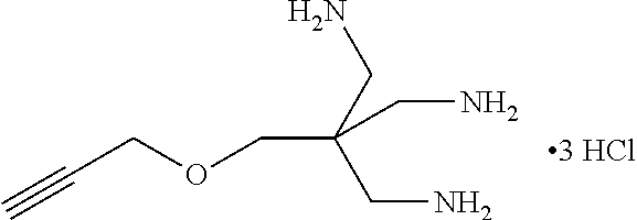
C#CCOCC(CN)(CN)CN
